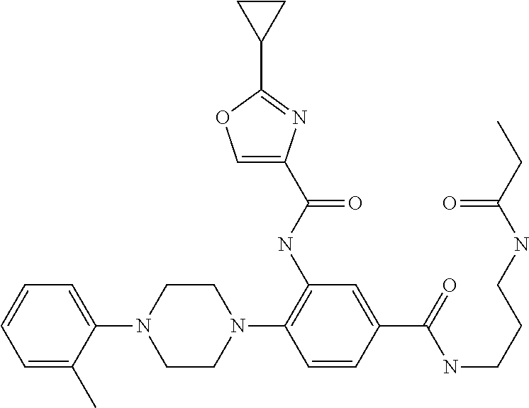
C1=C(C)C(N2CCN(C3=C(NC(C4=COC(C5CC5)=N4)=O)C=C(C(=O)NCCCNC(CC)=O)C=C3)CC2)=CC=C1
